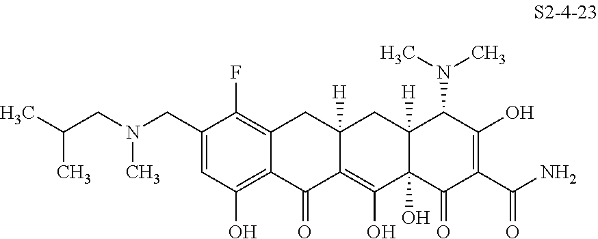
C1(CN(CC(C)C)C)=CC(O)=C2C(=C1F)CC1([H])C(=C(O)C3(O)C([H])(C1)C(N(C)C)C(O)=C(C(N)=O)C3=O)C2=O
